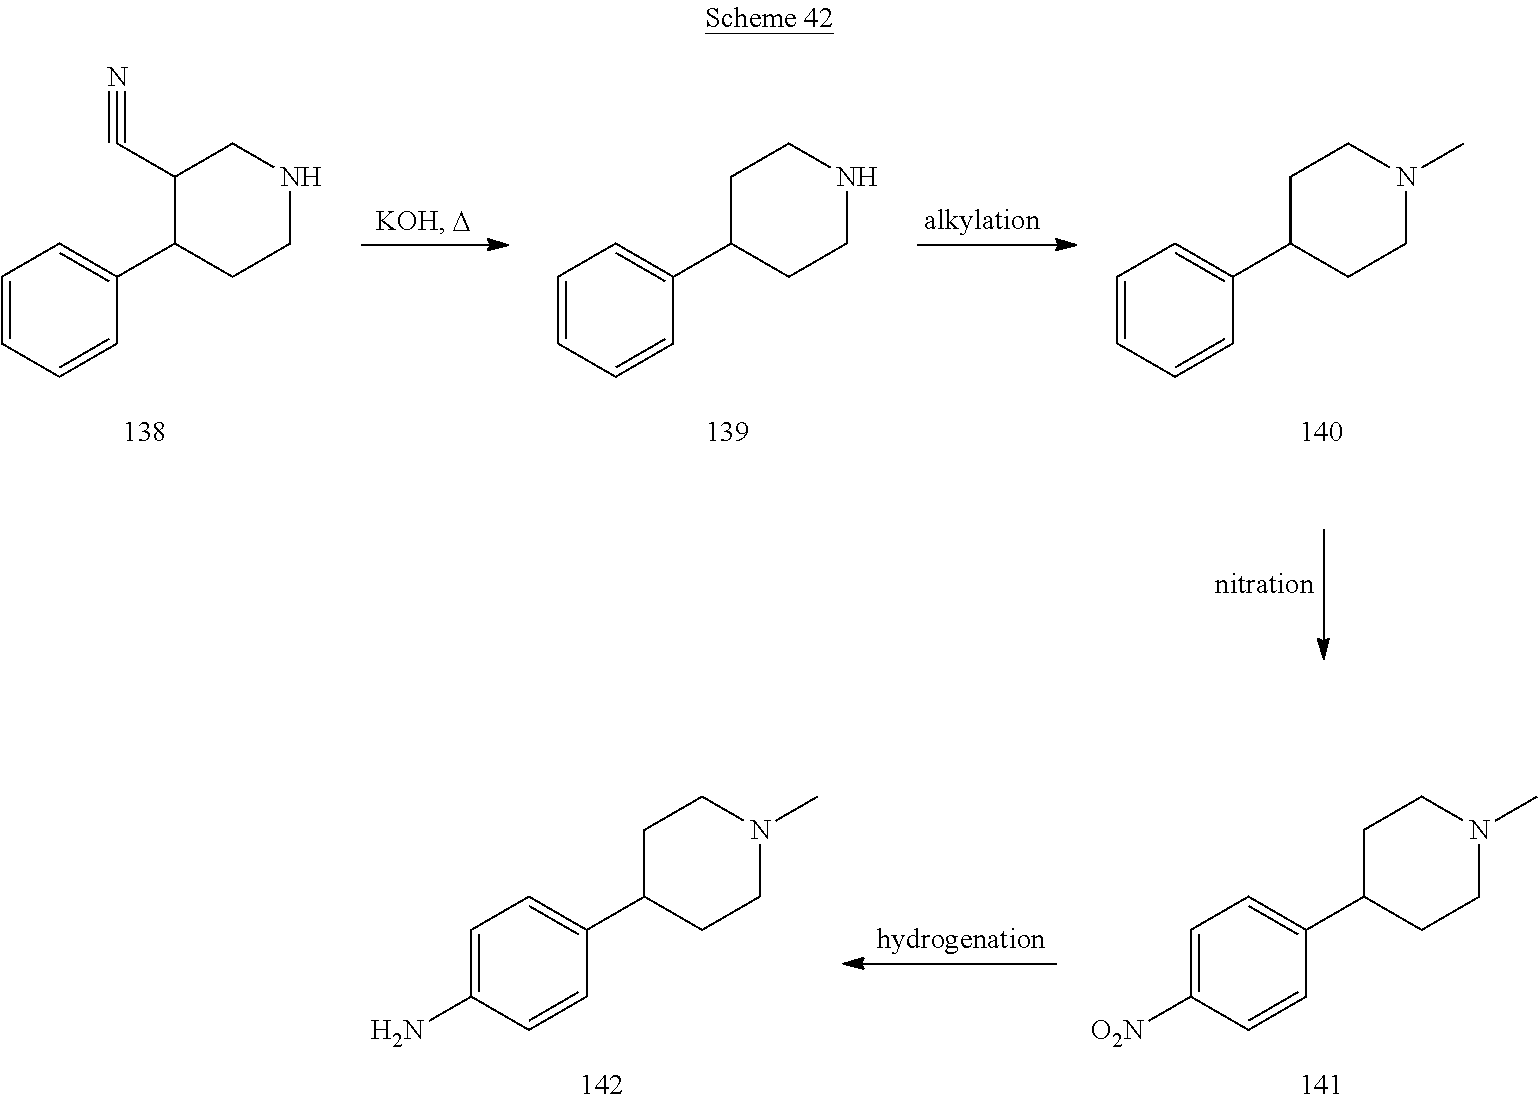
C1=CC=CC(C2CCNCC2C#N)=C1.C1=CC=CC(C2CCNCC2)=C1.C1=CC=CC(C2CCN(C)CC2)=C1.C1=C([O2N])C=CC(C2CCN(C)CC2)=C1.C1=C(N)C=CC(C2CCN(C)CC2)=C1
